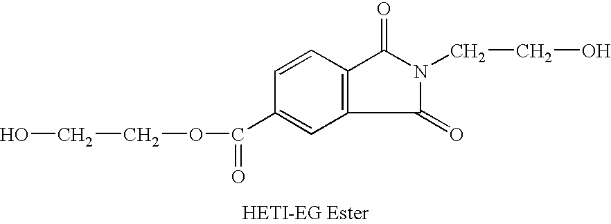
OCCOC(=O)C1=CC2=C(C=C1)C(=O)N(CCO)C2=O
